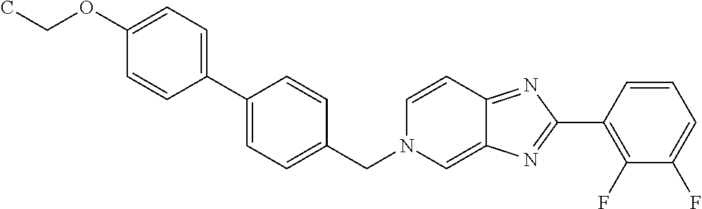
C1(OCC)=CC=C(C2=CC=C(CN3C=C4C(=NC(C5=C(F)C(F)=CC=C5)=N4)C=C3)C=C2)C=C1
